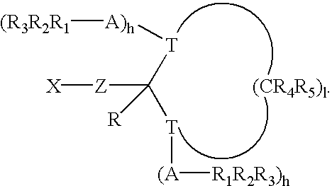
[A)h]([T]C([T][(A][R1R2R3)h])([Z][X])[R])[(R3R2R1].[(CR4R5)l]
